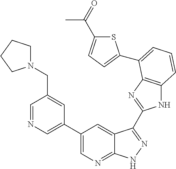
C1(C2=CN=CC(CN3CCCC3)=C2)=CN=C2C(=C1)C(C1=NC3=C(N1)C=CC=C3C1=CC=C(C(=O)C)S1)=NN2
